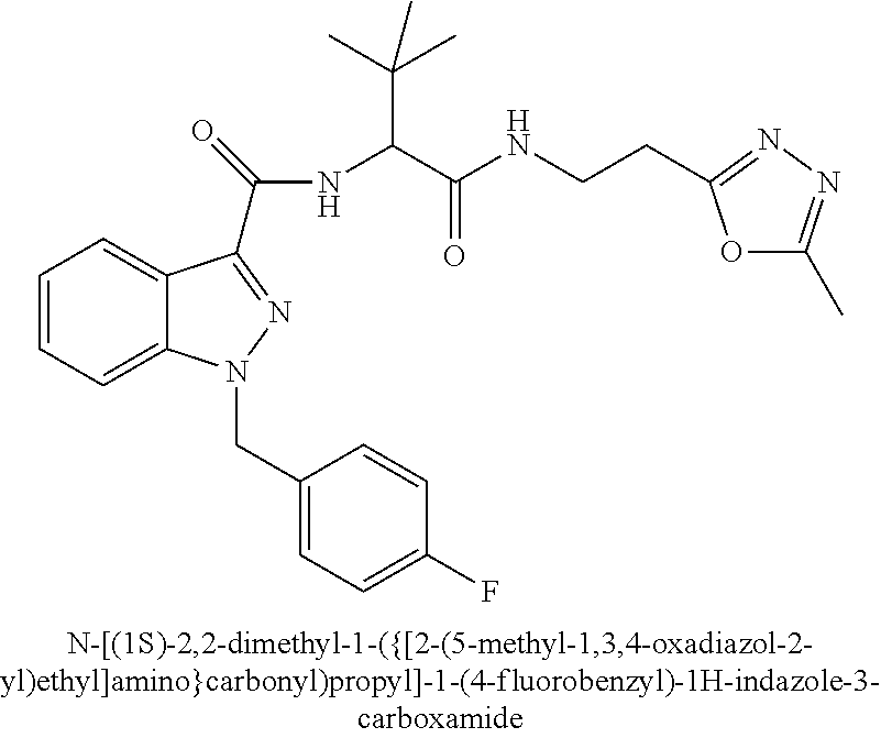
C1=CC=C2C(=C1)C(C(=O)NC(C(C)(C)C)C(NCCC1=NN=C(C)O1)=O)=NN2CC1=CC=C(F)C=C1
